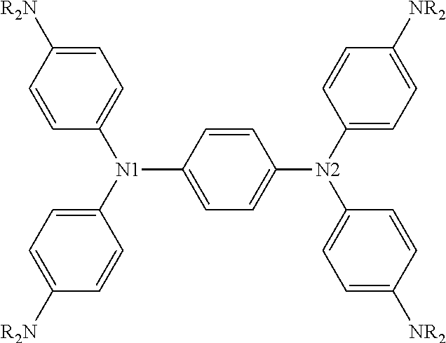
C1=C([N1](C2=CC=C([R2N])C=C2)C2=CC=C([N2](C3=CC=C([NR2])C=C3)C3=CC=C([NR2])C=C3)C=C2)C=CC([R2N])=C1
